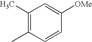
CC1=C(C)C=C([OMe])C=C1
